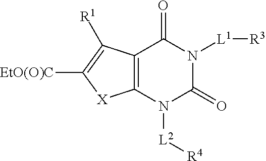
C12=C(N([L2][R4])C(=O)N([L1][R3])C1=O)[X]C([EtO(O)C])=C2[R1]
